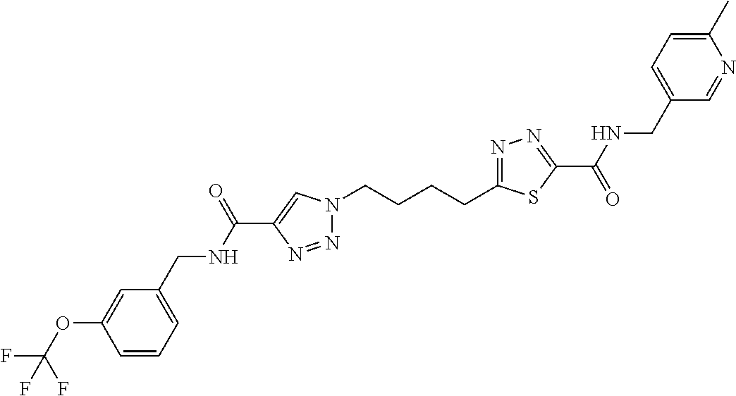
C(C1=CN(CCCCC2=NN=C(C(=O)NCC3=CC=C(C)N=C3)S2)N=N1)(NCC1=CC=CC(OC(F)(F)F)=C1)=O
